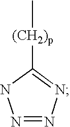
N1=NN=C([(CH2)p]C)N1
